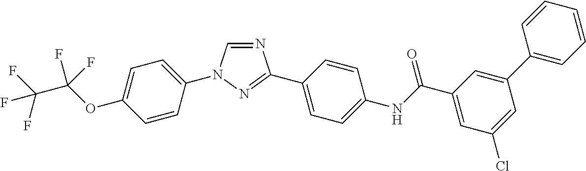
C1=CC(N2C=NC(C3=CC=C(NC(C4=CC(Cl)=CC(C5=CC=CC=C5)=C4)=O)C=C3)=N2)=CC=C1OC(C(F)(F)F)(F)F
